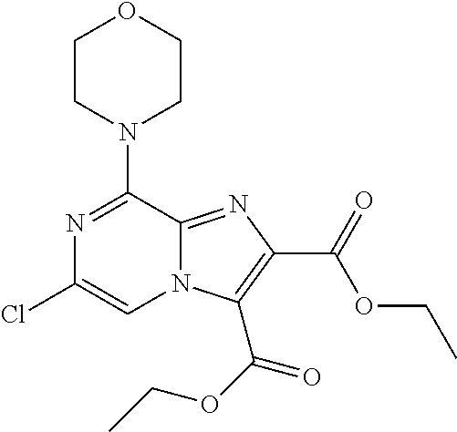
N1=C(N2CCOCC2)C2=NC(C(=O)OCC)=C(C(OCC)=O)N2C=C1Cl
